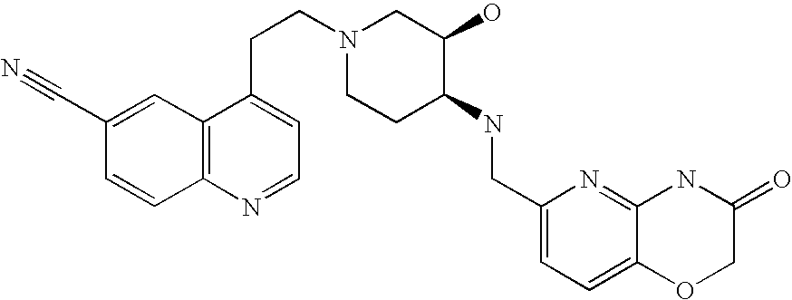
C1(C#N)=CC2=C(C=C1)N=CC=C2CCN1CCC(NCC2=CC=C3C(=N2)NC(=O)CO3)C(O)C1
